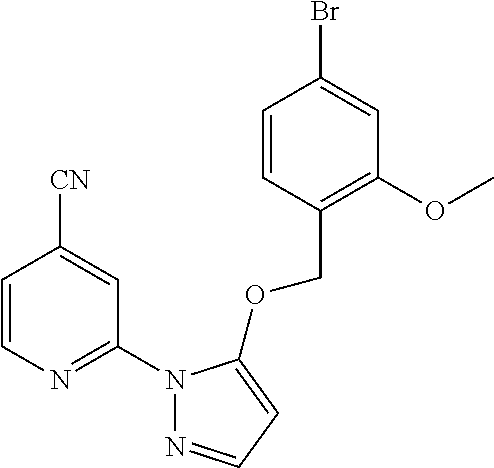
C1=CN=C(N2N=CC=C2OCC2=C(OC)C=C(Br)C=C2)C=C1[CN]
